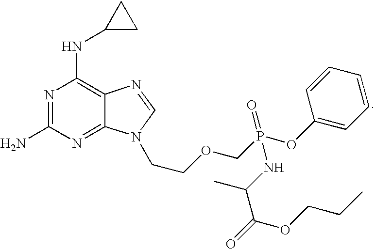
N1=C(N)N=C2C(=C1NC1CC1)N=CN2CCOCP(OC1=CC=CC=C1)(=O)NC(C)C(=O)OCCC
